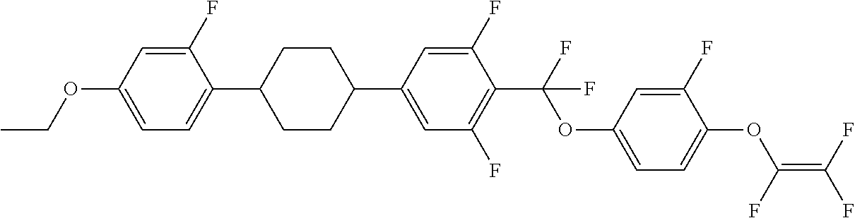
C1(C2=CC(F)=C(C(OC3=CC=C(OC(=C(F)F)F)C(F)=C3)(F)F)C(F)=C2)CCC(C2=CC=C(OCC)C=C2F)CC1
